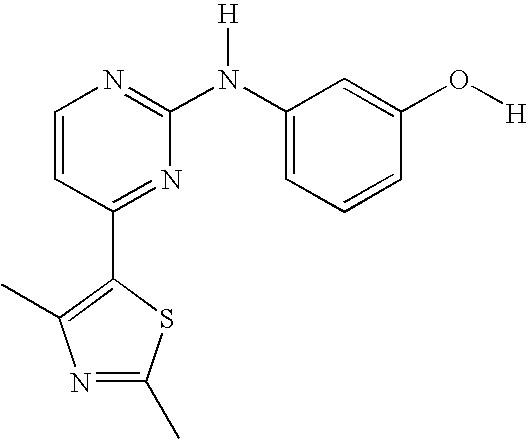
N1=C(C)SC(C2=NC(N(C3=CC=CC(O[H])=C3)[H])=NC=C2)=C1C
